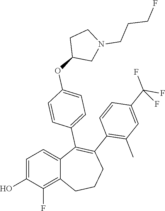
C1=C(O)C(F)=C2C(=C1)C(C1=CC=C(OC3CN(CCCF)CC3)C=C1)=C(C1=C(C)C=C(C(F)(F)F)C=C1)CCC2
